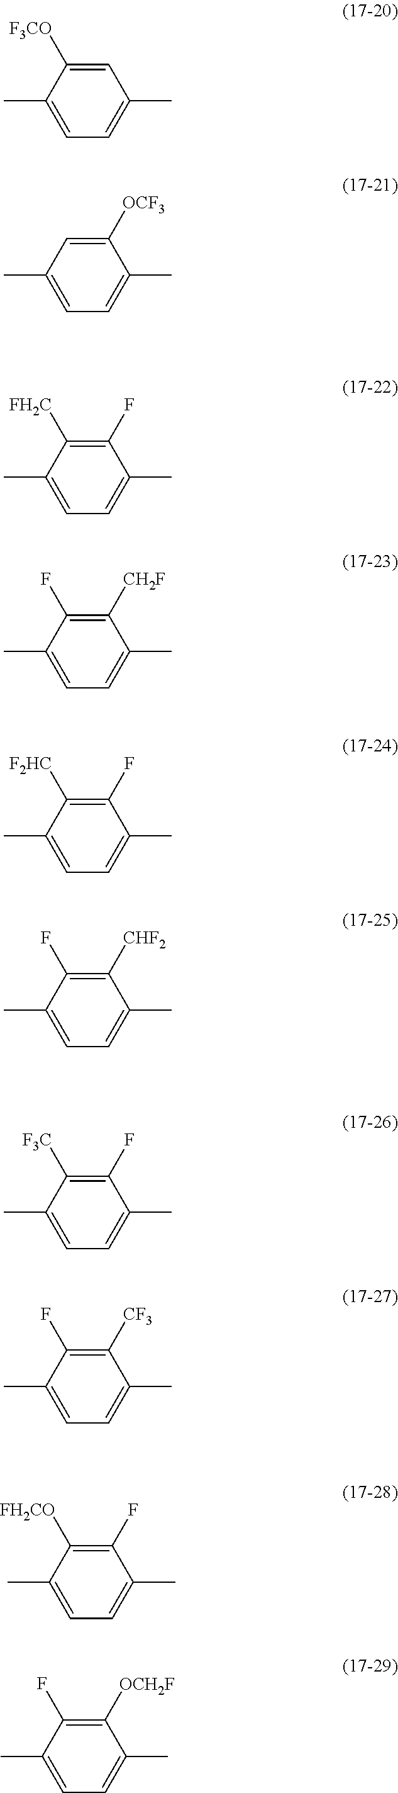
C1=C([F3CO])C(C)=CC=C1C.C1([OCF3])=CC(C)=CC=C1C.C1(F)=C([FH2C])C(C)=CC=C1C.C1([CH2F])=C(F)C(C)=CC=C1C.C1(F)=C([F2HC])C(C)=CC=C1C.C1([CHF2])=C(F)C(C)=CC=C1C.C1(F)=C([F3C])C(C)=CC=C1C.C1([CF3])=C(F)C(C)=CC=C1C.C1(F)=C([FH2CO])C(C)=CC=C1C.C1([OCH2F])=C(F)C(C)=CC=C1C
